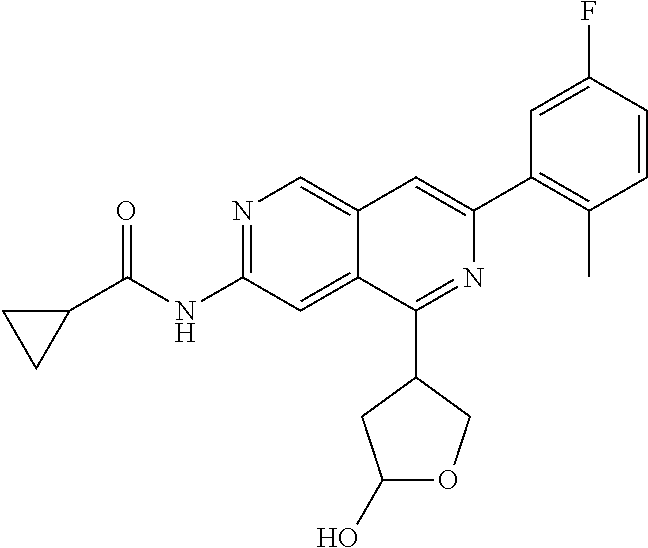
N1=C(NC(C2CC2)=O)C=C2C(=C1)C=C(C1=C(C)C=CC(F)=C1)N=C2C1CC(O)OC1
